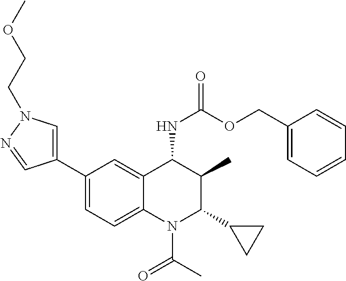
C1(C2=CN(CCOC)N=C2)=CC=C2C(=C1)C(NC(OCC1=CC=CC=C1)=O)C(C)C(C1CC1)N2C(C)=O
